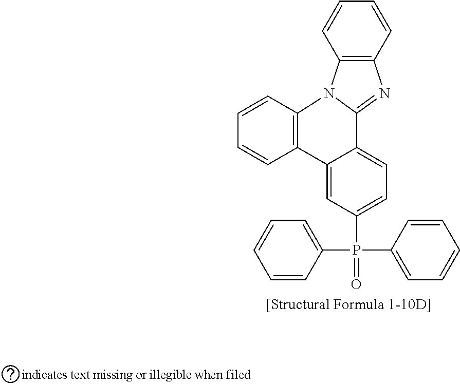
C1=CC2=C(C=C1)N=C1N2C2=C(C=CC=C2)C2=CC(P(C3=CC=CC=C3)(C3=CC=CC=C3)=O)=CC=C12
